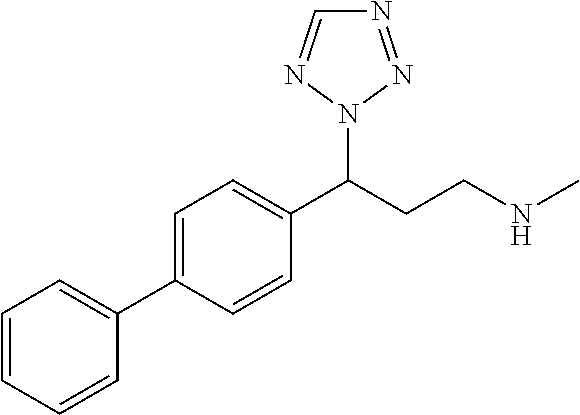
C1(C(CCNC)N2N=NC=N2)=CC=C(C2=CC=CC=C2)C=C1
